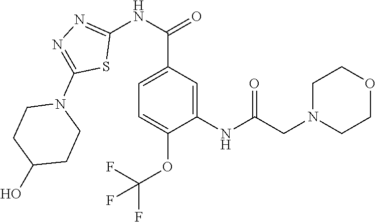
N(C1=NN=C(N2CCC(O)CC2)S1)C(=O)C1=CC=C(OC(F)(F)F)C(NC(CN2CCOCC2)=O)=C1
